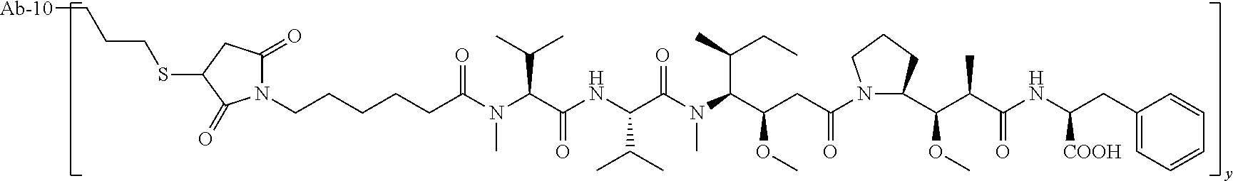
N1(CCCCCC(N(C(C(NC(C(N(C(C(CC(N2C(C(OC)C(C(=O)NC([COOH])CC3=CC=CC=C3)C)CCC2)=O)OC)C(CC)C)C)=O)C(C)C)=O)C(C)C)C)=O)C(=O)CC(SCCC[Ab-10])C1=O
